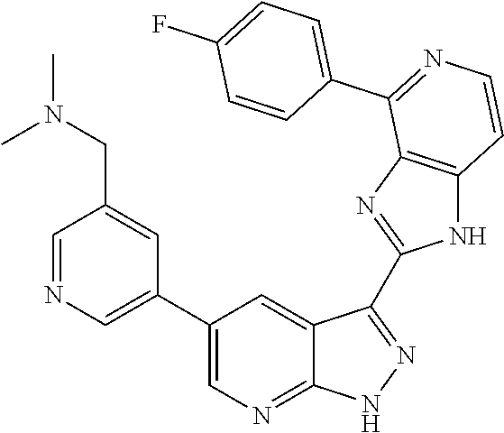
C1=NC=C(C2=CN=C3C(=C2)C(C2=NC4=C(N2)C=CN=C4C2=CC=C(F)C=C2)=NN3)C=C1CN(C)C
